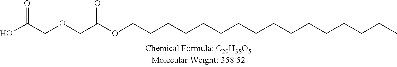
C(CC)CCCCCCCCCCCCCOC(COCC(=O)O)=O
